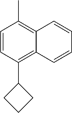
C1=CC(C2CCC2)=C2C(=C1C)C=CC=C2
